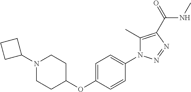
N1(C2CCC2)CCC(OC2=CC=C(N3C(C)=C(C(NC)=O)N=N3)C=C2)CC1
